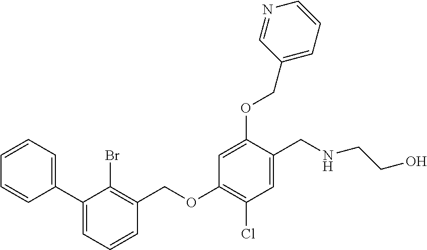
C1=CC=C(C2=CC=CC(COC3=C(Cl)C=C(CNCCO)C(OCC4=CC=CN=C4)=C3)=C2Br)C=C1
